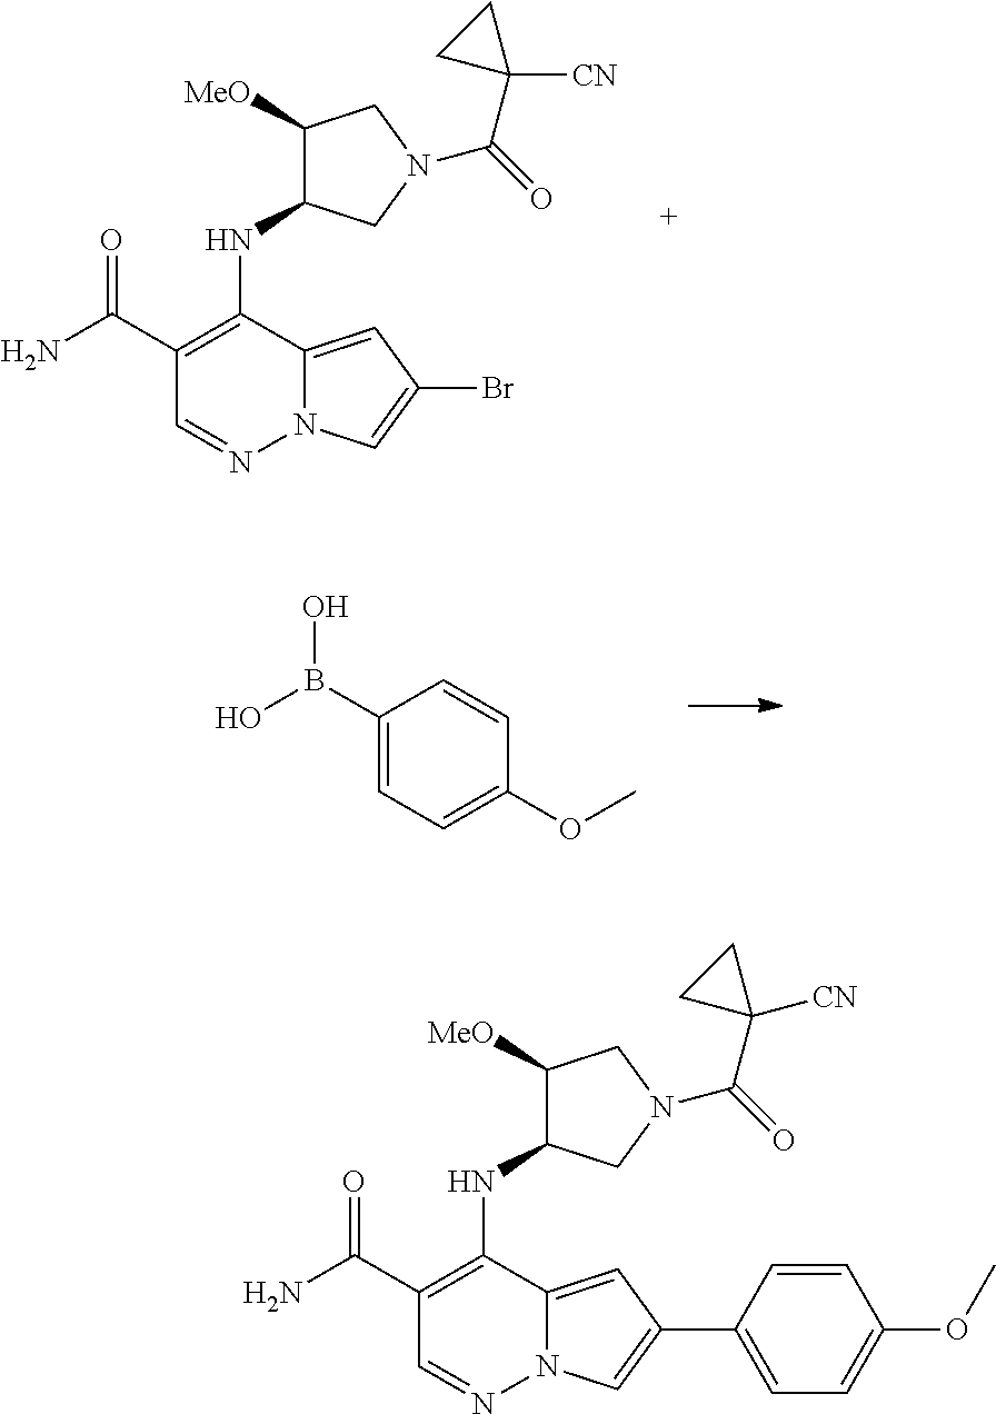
NC(C1=C(NC2C([MeO])CN(C(C3([CN])CC3)=O)C2)C2=CC(Br)=CN2N=C1)=O.OB(C1=CC=C(OC)C=C1)O.NC(C1=C(NC2C([MeO])CN(C(C3([CN])CC3)=O)C2)C2=CC(C3=CC=C(OC)C=C3)=CN2N=C1)=O
